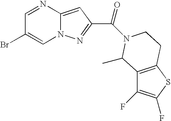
C1=NC2=CC(C(=O)N3CCC4=C(C(F)=C(F)S4)C3C)=NN2C=C1Br
